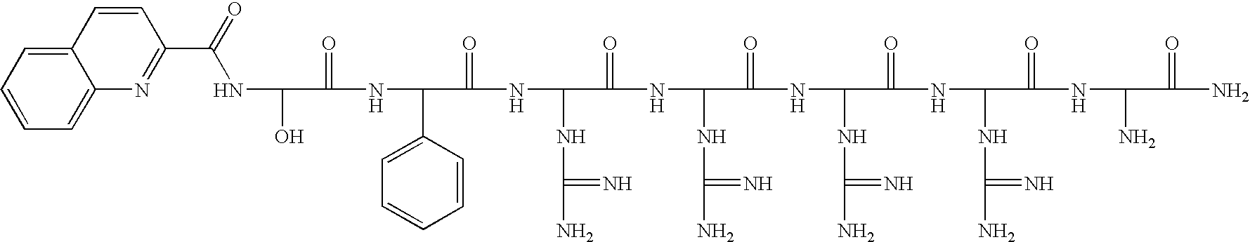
C(NC(O)C(=O)NC(C1=CC=CC=C1)C(=O)NC(NC(N)=N)C(=O)NC(NC(N)=N)C(=O)NC(NC(N)=N)C(=O)NC(NC(N)=N)C(=O)NC(N)C(=O)N)(C1=NC2=CC=CC=C2C=C1)=O
